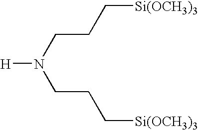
[H]N(CCC[Si(OCH3)3])CCC[Si(OCH3)3]
